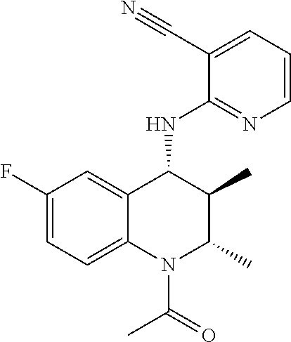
C1(F)=CC=C2C(=C1)C(NC1=NC=CC=C1C#N)C(C)C(C)N2C(C)=O
